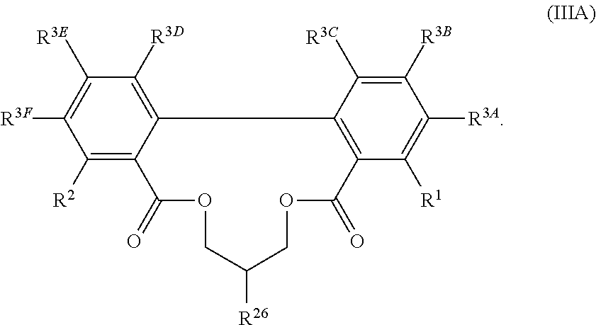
C1([R2])=C2C(=C([R3D])C([R3E])=C1[R3F])C1=C(C([R1])=C([R3A])C([R3B])=C1[R3C])C(=O)OCC([R26])COC2=O
